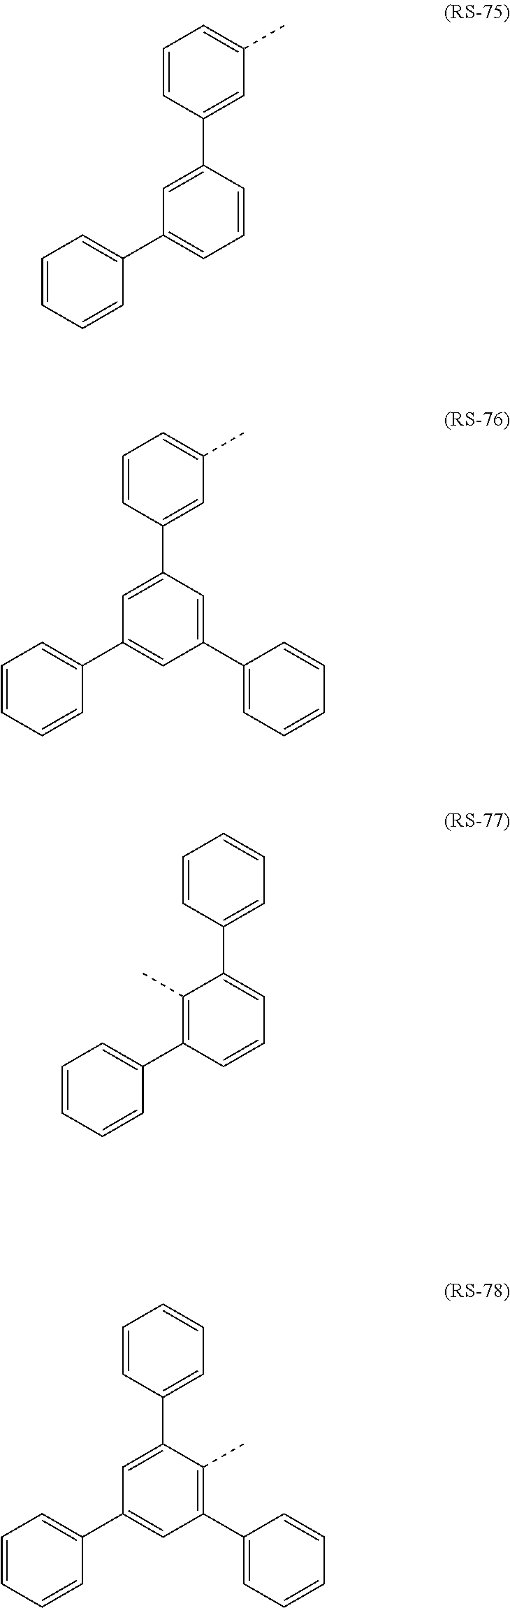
C1=CC(C2=CC(C3=CC=CC=C3)=CC=C2)=CC(C)=C1.C1=CC(C2=CC(C3=CC=CC=C3)=CC(C3=CC=CC=C3)=C2)=CC(C)=C1.C1=CC(C2=CC=CC(C3=CC=CC=C3)=C2C)=CC=C1.C1=CC(C2=CC(C3=CC=CC=C3)=CC(C3=CC=CC=C3)=C2C)=CC=C1
